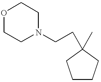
C1CCC(C)(CCN2CCOCC2)C1
